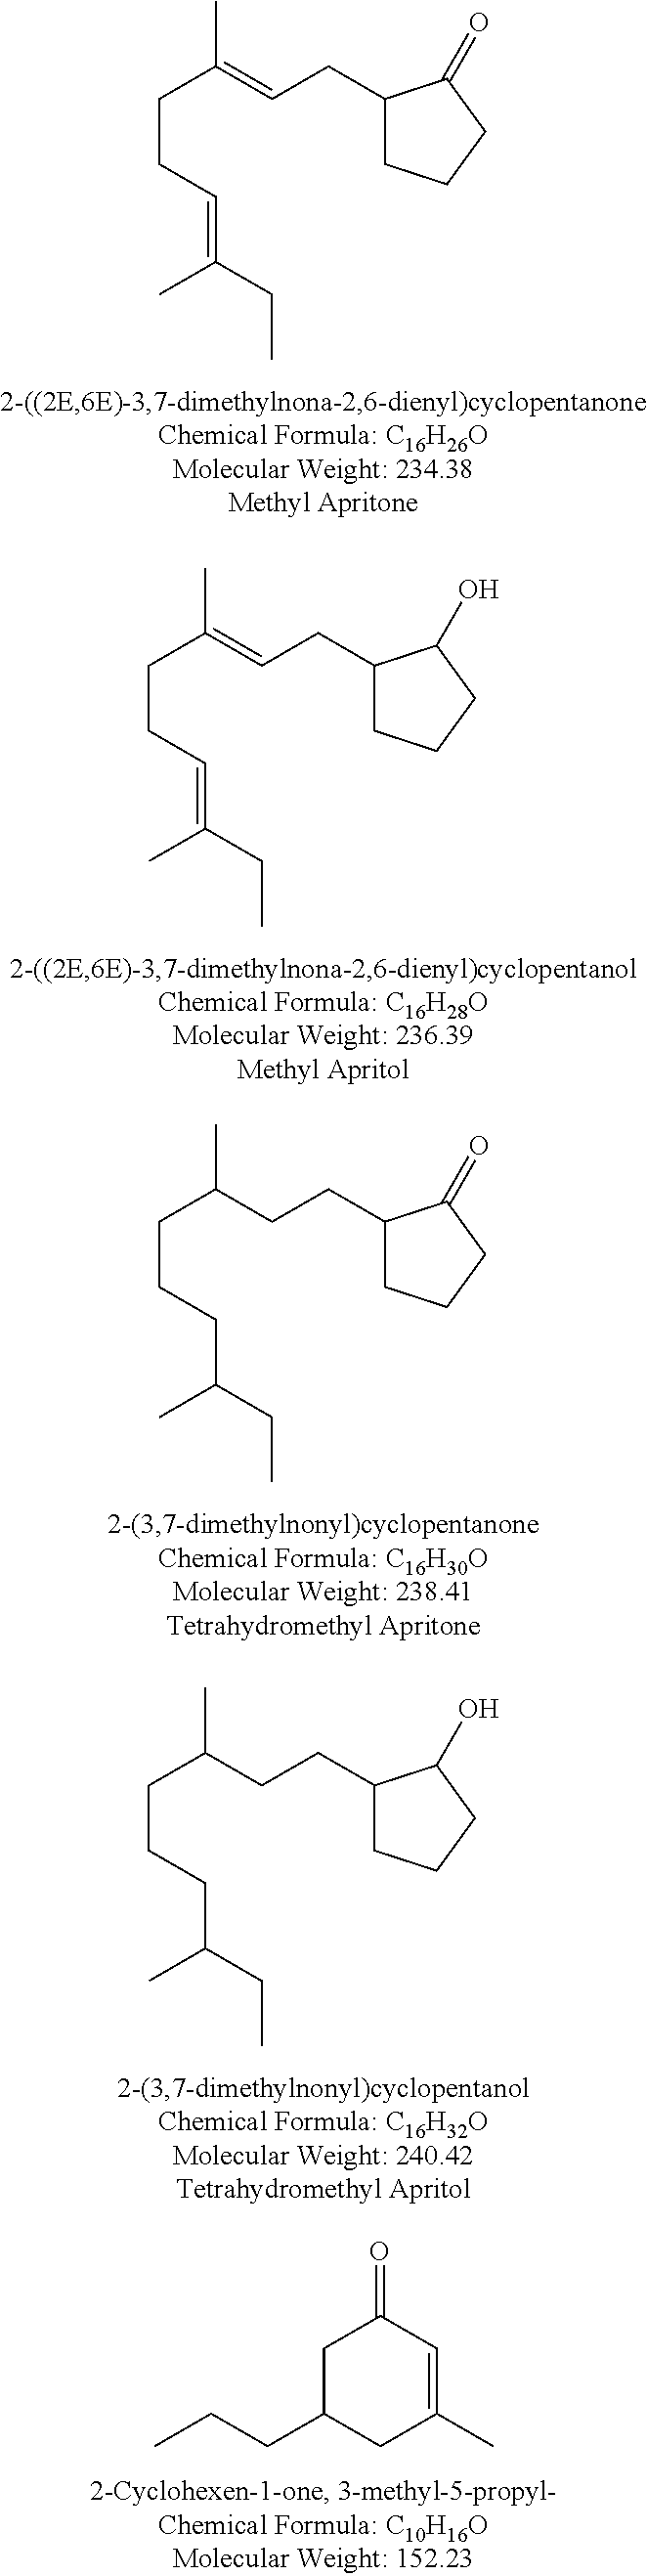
CC(CCC=C(CC)C)=CCC1CCCC1=O.CC(CCC=C(CC)C)=CCC1CCCC1O.CC(CCCC(CC)C)CCC1CCCC1=O.CC(CCCC(CC)C)CCC1CCCC1O.C1C(CCC)CC(C)=CC1=O
